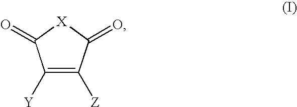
C1([Y])=C([Z])C(=O)[X]C1=O
